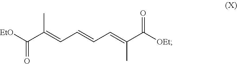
[EtO]C(C(=CC=CC=C(C([OEt])=O)C)C)=O
